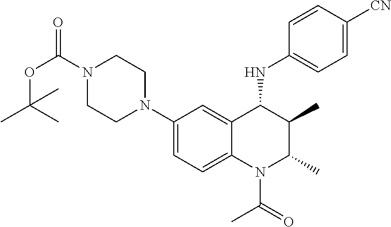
C1(N2CCN(C(OC(C)(C)C)=O)CC2)=CC=C2C(=C1)C(NC1=CC=C([CN])C=C1)C(C)C(C)N2C(C)=O
